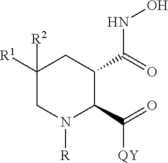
C1([R1])([R2])CN([R])C(C(=O)[QY])C(C(=O)NO)C1
